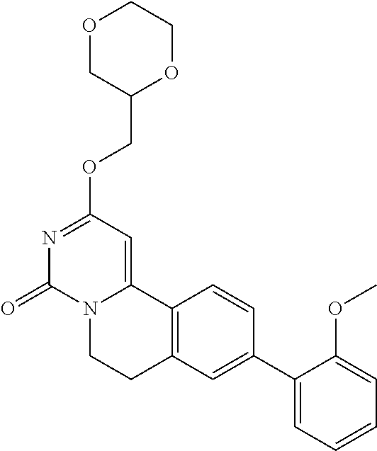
O1CC(COC2=NC(=O)N3C(=C2)C2=C(CC3)C=C(C3=CC=CC=C3OC)C=C2)OCC1
